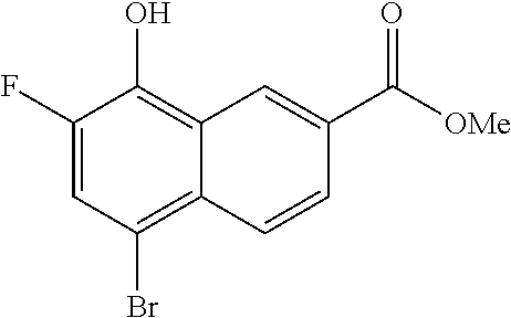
C1(F)=CC(Br)=C2C(=C1O)C=C(C([OMe])=O)C=C2
